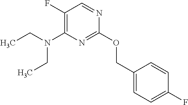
C1(OCC2=CC=C(F)C=C2)=NC(N(CC)CC)=C(F)C=N1
